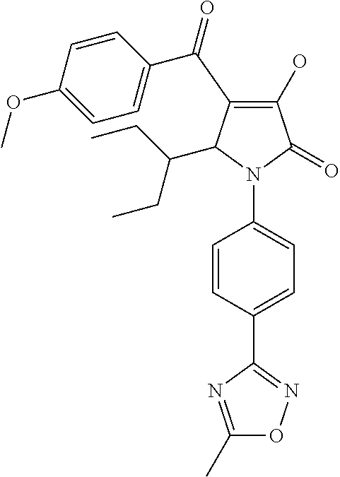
C1(O)=C(C(C2=CC=C(OC)C=C2)=O)C(C(CC)CC)N(C2=CC=C(C3=NOC(C)=N3)C=C2)C1=O
